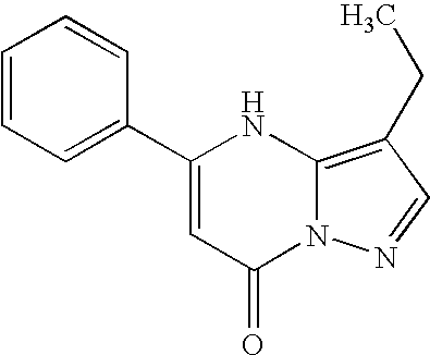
C1=CC=C(C2=CC(=O)N3C(=C(CC)C=N3)N2)C=C1
